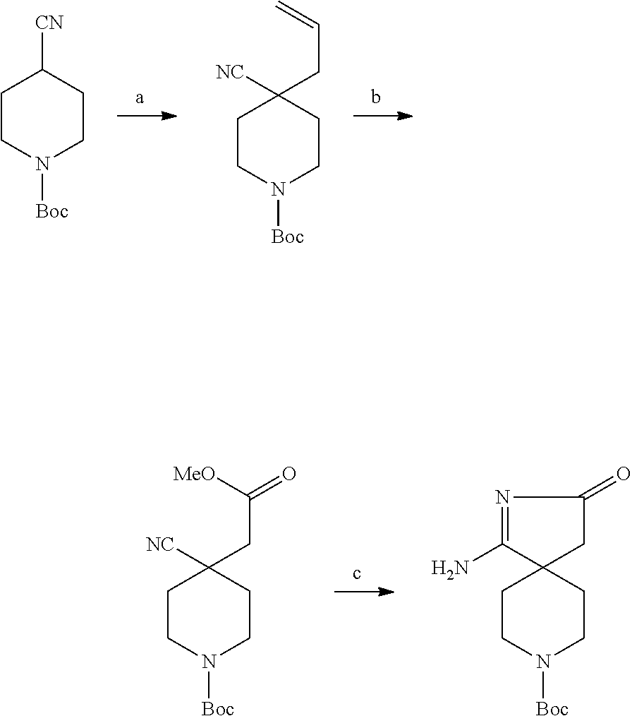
C1CN([Boc])CCC1[CN].C1CN([Boc])CCC1(CC=C)[NC].C1CN([Boc])CCC1(CC([MeO])=O)[NC].C1CN([Boc])CCC12CC(=O)N=C2N
